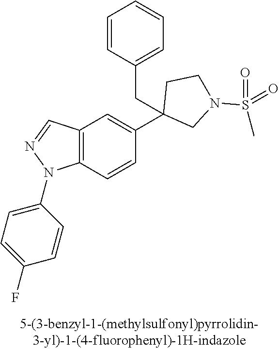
C12=C(C=CC(C3(CC4=CC=CC=C4)CN(S(C)(=O)=O)CC3)=C1)N(C1=CC=C(F)C=C1)N=C2
